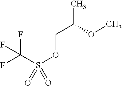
FC(S(OCC(C)OC)(=O)=O)(F)F
